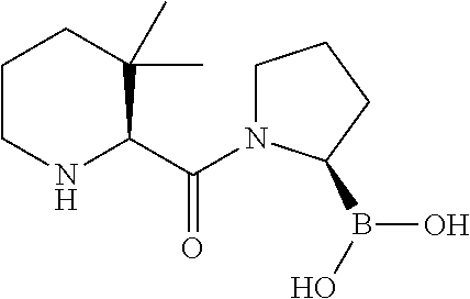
C(C1NCCCC1(C)C)(=O)N1CCCC1B(O)O
